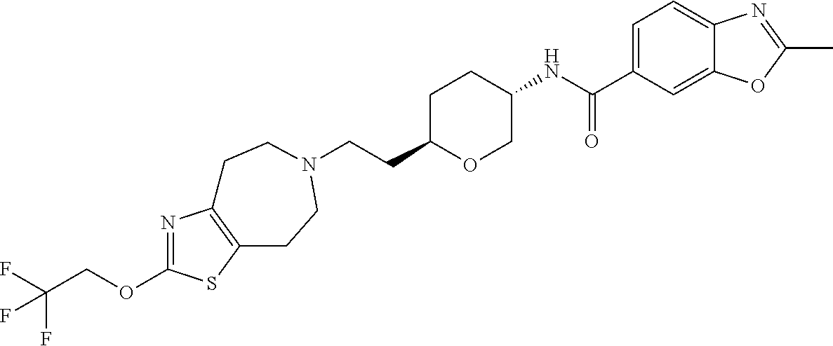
C(CC1OCC(NC(C2=CC=C3C(=C2)OC(C)=N3)=O)CC1)N1CCC2=C(N=C(OCC(F)(F)F)S2)CC1
